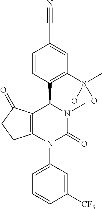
C12=C(N(C3=CC=CC([CF3])=C3)C(=O)N(C)C1C1=C(S(C)(O)O)C=C(C#N)C=C1)CCC2=O
